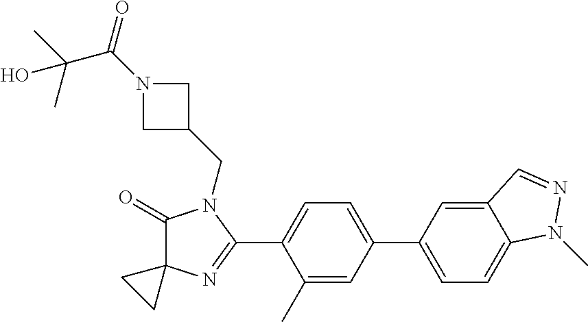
C1(=O)C2(N=C(C3=CC=C(C4=CC=C5C(=C4)C=NN5C)C=C3C)N1CC1CN(C(=O)C(C)(C)O)C1)CC2
